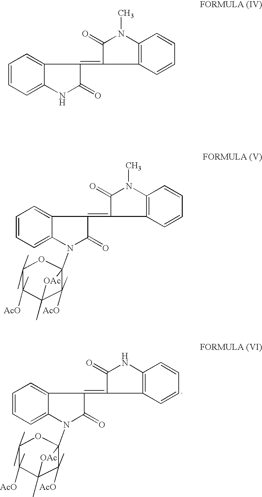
C1=CC=C2C(=C1)C(=C1C3=C(NC1=O)C=CC=C3)C(=O)N2C1(C)OC(C)(C)C(C)([AcO])C(C)([OAc])C1(C)[AcO].C1=CC=C2C(=C1)C(=C1C3=C(N(C)C1=O)C=CC=C3)C(=O)N2.C1=CC=C2C(=C1)C(=C1C3=C(N(C)C1=O)C=CC=C3)C(=O)N2C1(C)OC(C)(C)C(C)([AcO])C(C)([OAc])C1(C)[AcO]
